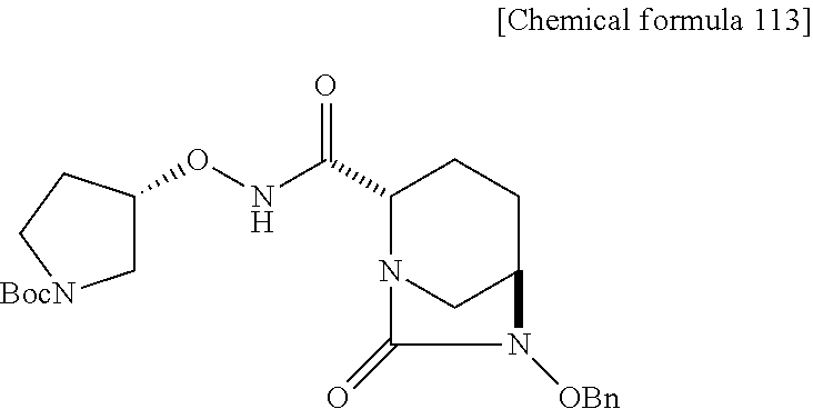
C1(C(NOC2C[BocN]CC2)=O)N2CC(CC1)N([OBn])C2=O
